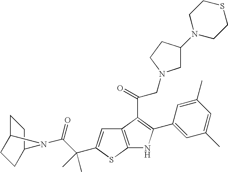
C1C2CCC(C1)N2C(C(C)(C)C1=CC2=C(S1)NC(C1=CC(C)=CC(C)=C1)=C2C(CN1CC(N2CCSCC2)CC1)=O)=O
